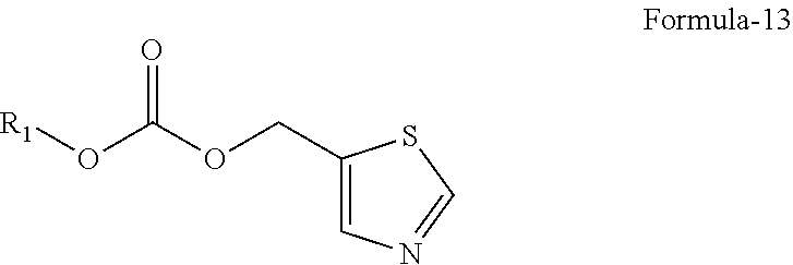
[R1]OC(OCC1=CN=CS1)=O
